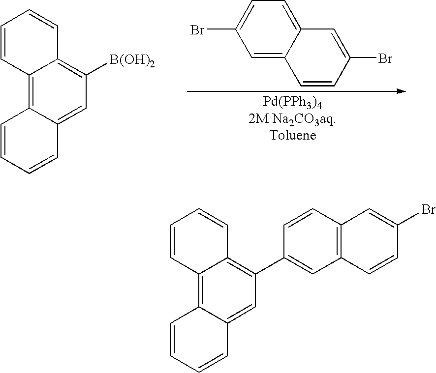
C12=CC(Br)=CC=C1C=C(Br)C=C2.C1=C2C(=C3C(=C1[B(OH)2])C=CC=C3)C=CC=C2.C1(C2=CC3=C(C=C2)C=C(Br)C=C3)=C2C(=C3C(=C1)C=CC=C3)C=CC=C2
